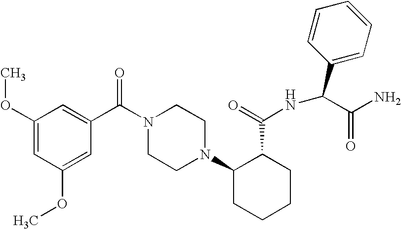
C1(OC)=CC(C(N2CCN(C3CCCCC3C(=O)NC(C3=CC=CC=C3)C(N)=O)CC2)=O)=CC(OC)=C1
